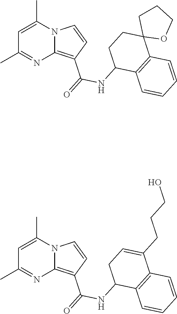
C1(C)=NC2=C(C(=O)NC3C4=C(C5(CC3)OCCC5)C=CC=C4)C=CN2C(C)=C1.C1(C)=NC2=C(C(=O)NC3C4=C(C(CCCO)=CC3)C=CC=C4)C=CN2C(C)=C1
